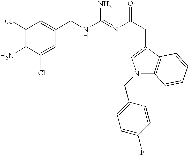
C1(Cl)=C(N)C(Cl)=CC(CNC(=NC(CC2=CN(CC3=CC=C(F)C=C3)C3=C2C=CC=C3)=O)N)=C1
